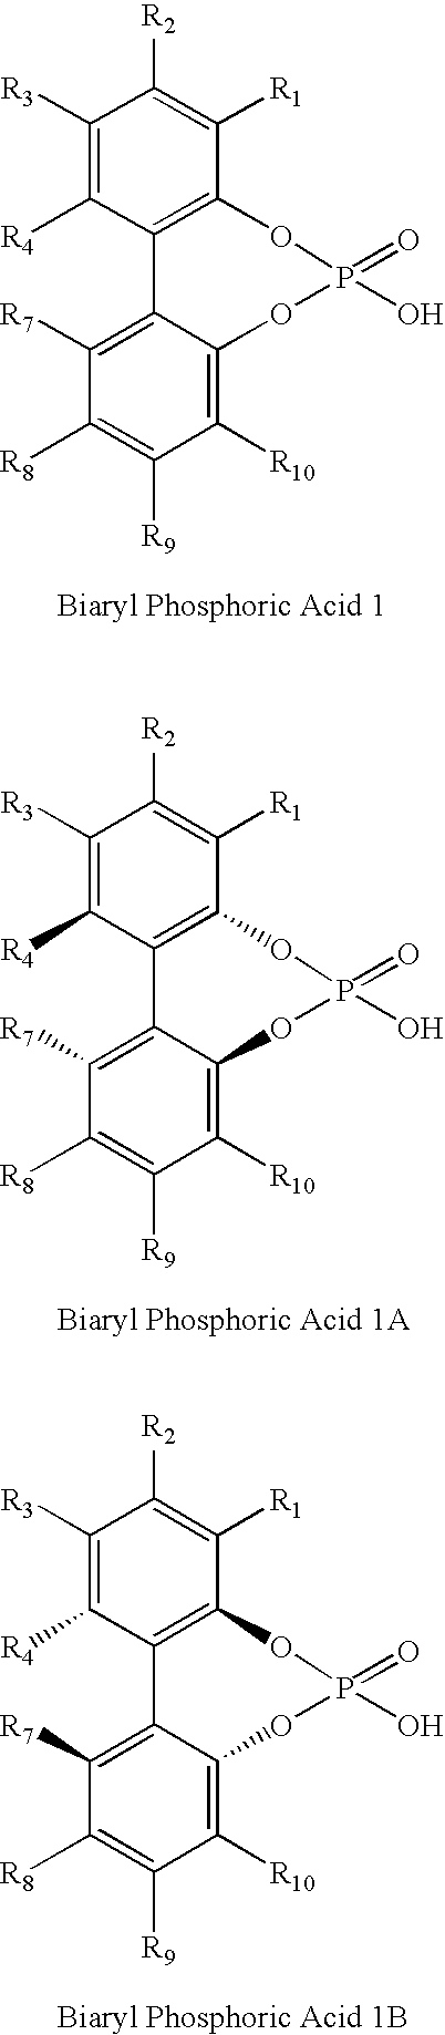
C1([R3])=C([R4])C2=C(C([R1])=C1[R2])OP(=O)(O)OC1=C([R10])C([R9])=C([R8])C([R7])=C21.C1([R3])=C([R4])C2=C(C([R1])=C1[R2])OP(=O)(O)OC1=C([R10])C([R9])=C([R8])C([R7])=C21.C1([R3])=C([R4])C2=C(C([R1])=C1[R2])OP(=O)(O)OC1=C([R10])C([R9])=C([R8])C([R7])=C21
